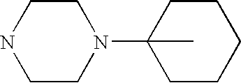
C1CN(C2(C)CCCCC2)CCN1
